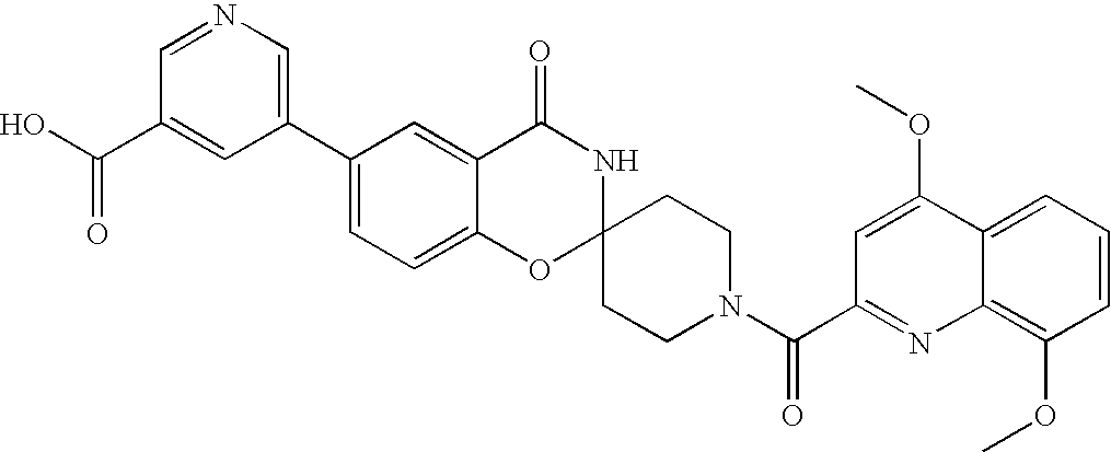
C1(C2=CN=CC(C(O)=O)=C2)=CC=C2C(=C1)C(=O)NC1(O2)CCN(C(=O)C2=NC3=C(OC)C=CC=C3C(OC)=C2)CC1
